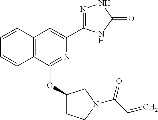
N1=C(OC2CCN(C(C=C)=O)C2)C2=C(C=C1C1=NNC(=O)N1)C=CC=C2
